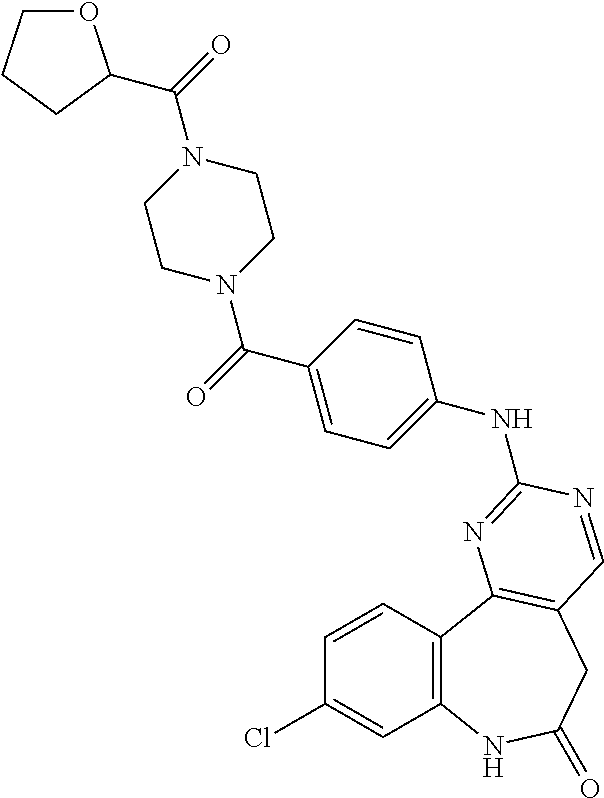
C1(Cl)=CC2=C(C=C1)C1=C(CC(=O)N2)C=NC(NC2=CC=C(C(=O)N3CCN(C(=O)C4OCCC4)CC3)C=C2)=N1
